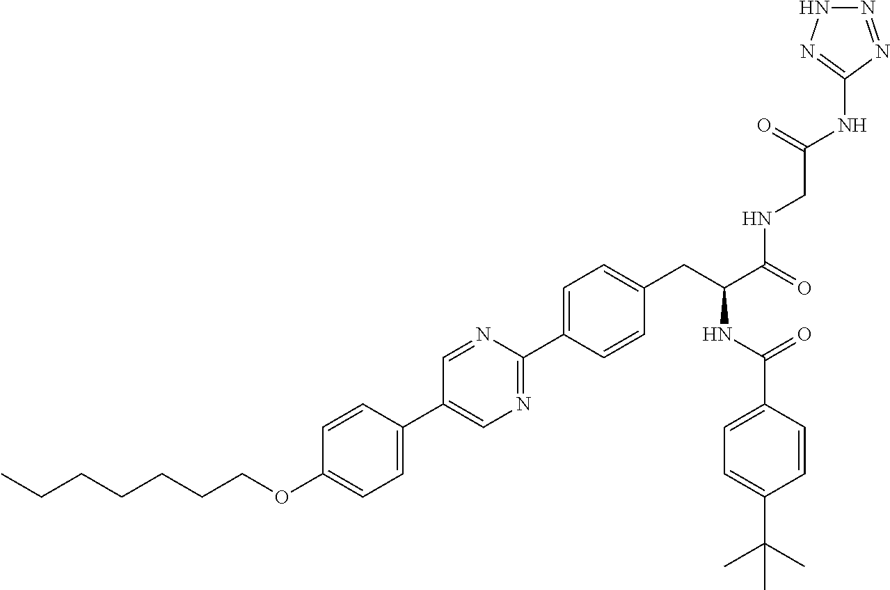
C(OC1=CC=C(C2=CN=C(C3=CC=C(CC(NC(=O)C4=CC=C(C(C)(C)C)C=C4)C(=O)NCC(NC4=NNN=N4)=O)C=C3)N=C2)C=C1)CCCCCC
